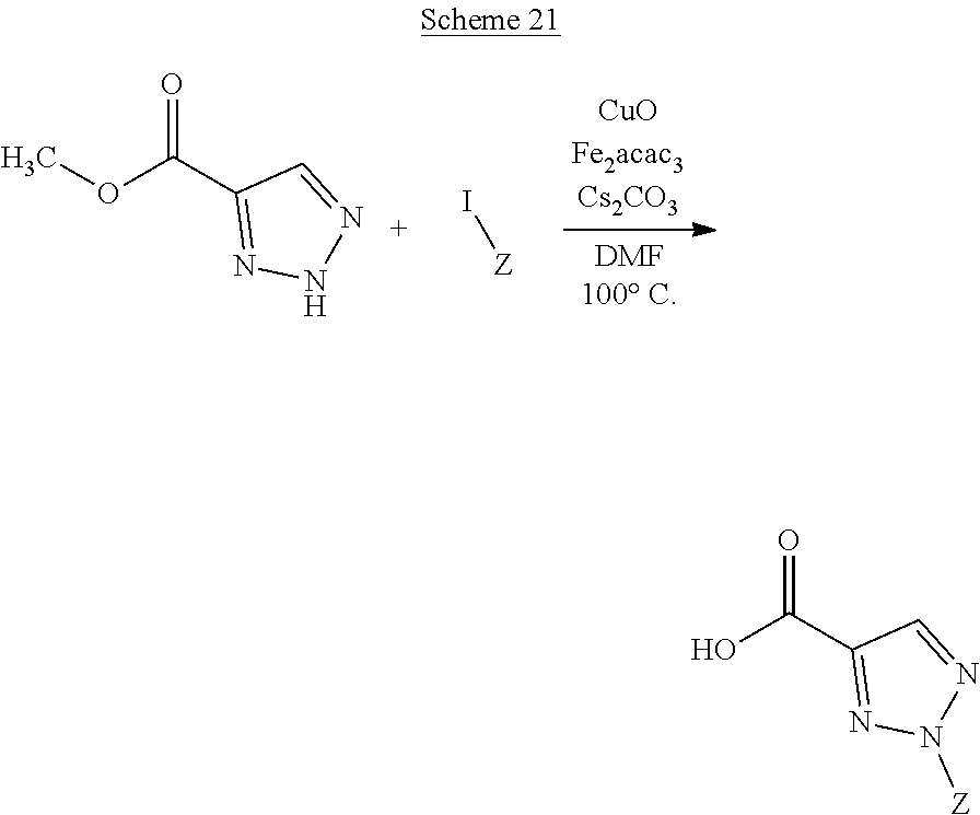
COC(C1=NNN=C1)=O.I[Z].OC(C1=NN([Z])N=C1)=O
